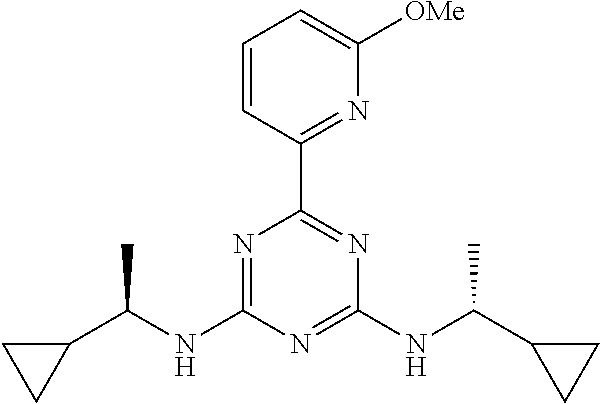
N1=C(NC(C2CC2)C)N=C(NC(C2CC2)C)N=C1C1=NC([OMe])=CC=C1
